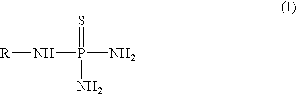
[R]NP(N)(=S)N
